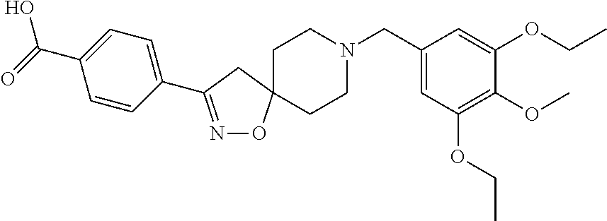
N1=C(C2=CC=C(C(=O)O)C=C2)CC2(O1)CCN(CC1=CC(OCC)=C(OC)C(OCC)=C1)CC2
